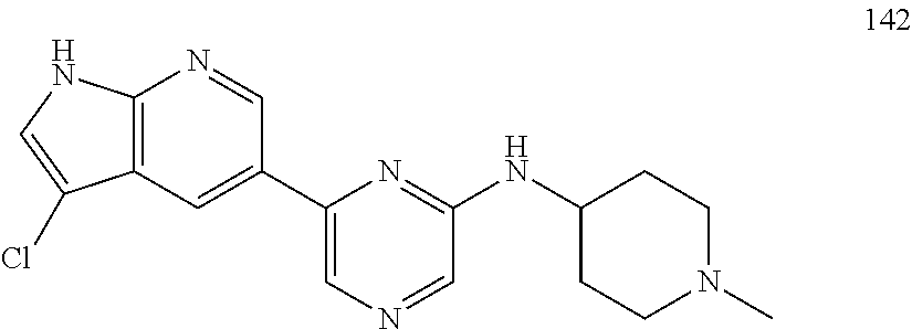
C12=C(C=C(C3=CN=CC(NC4CCN(C)CC4)=N3)C=N1)C(Cl)=CN2
